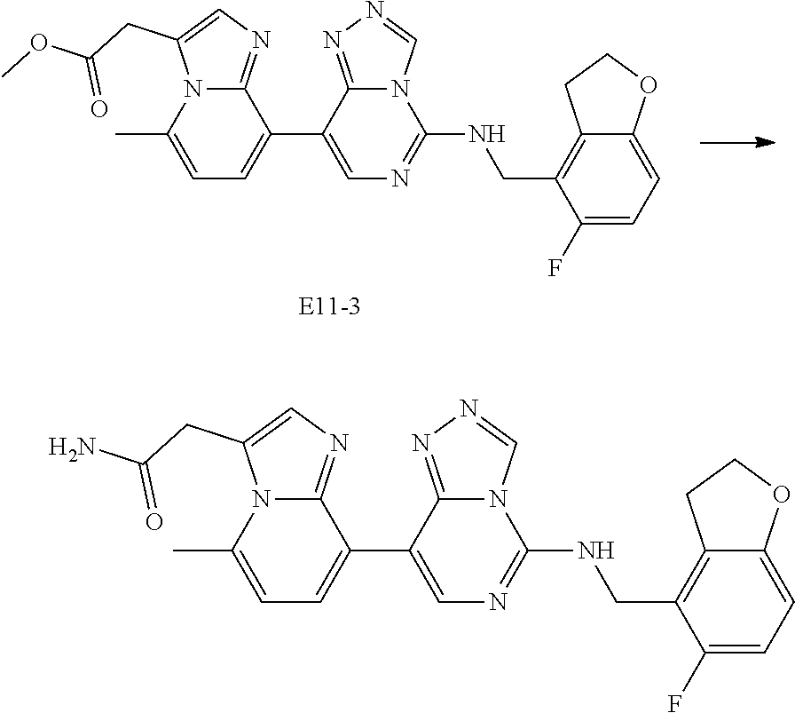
C1(NCC2=C3C(=CC=C2F)OCC3)=NC=C(C2=CC=C(C)N3C(CC(OC)=O)=CN=C32)C2=NN=CN12.C1(NCC2=C3C(=CC=C2F)OCC3)=NC=C(C2=CC=C(C)N3C(CC(N)=O)=CN=C32)C2=NN=CN12
